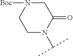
C1N([Boc])CC(=O)N(C(C)C)C1
